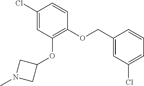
ClC1=CC(OC2CN(C)C2)=C(OCC2=CC(Cl)=CC=C2)C=C1
